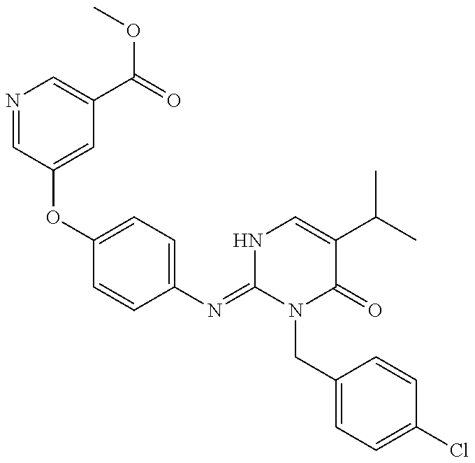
N1=CC(OC2=CC=C(N=C3N(CC4=CC=C(Cl)C=C4)C(=O)C(C(C)C)=CN3)C=C2)=CC(C(OC)=O)=C1
